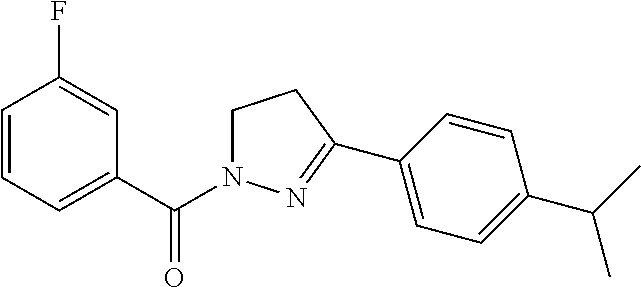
C1=CC=C(C(N2CCC(C3=CC=C(C(C)C)C=C3)=N2)=O)C=C1F
